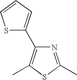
S1C(C2=C(C)SC(C)=N2)=CC=C1
